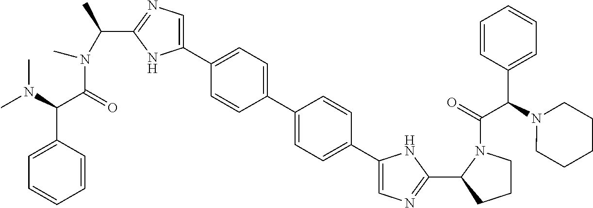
C1(C2=CC=C(C3=CN=C(C4CCCN4C(C(C4=CC=CC=C4)N4CCCCC4)=O)N3)C=C2)=CC=C(C2=CN=C(C(N(C(=O)C(C3=CC=CC=C3)N(C)C)C)C)N2)C=C1
